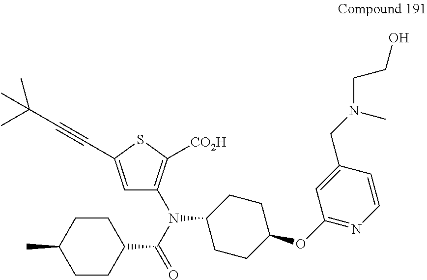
C1CC(C(N(C2=C([CO2H])SC(C#CC(C)(C)C)=C2)C2CCC(OC3=NC=CC(CN(CCO)C)=C3)CC2)=O)CCC1C
